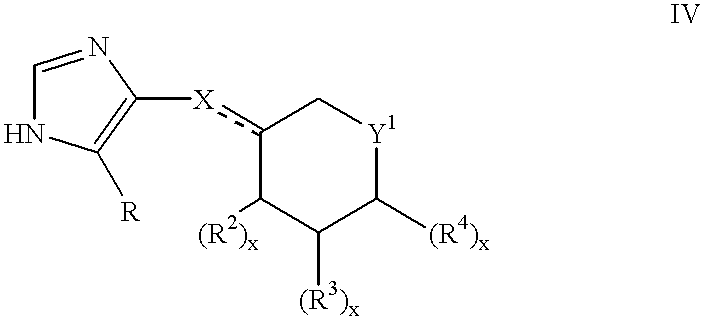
C1=NC([X]c2C([(R2)x])C([(R3)x])C([(R4)x])[Y1]C2)=C([R])N1
